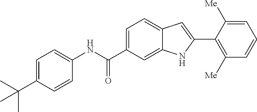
C1=C(C(C)(C)C)C=CC(NC(C2=CC=C3C(=C2)NC(C2=C([Me])C=CC=C2[Me])=C3)=O)=C1
